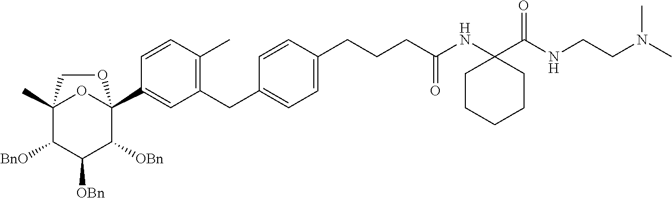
C12(C)C([BnO])C([OBn])C([OBn])C(C3=CC(CC4=CC=C(CCCC(NC5(C(NCCN(C)C)=O)CCCCC5)=O)C=C4)=C(C)C=C3)(O1)OC2
